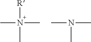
CN(C)([R])C.CN(C)C
